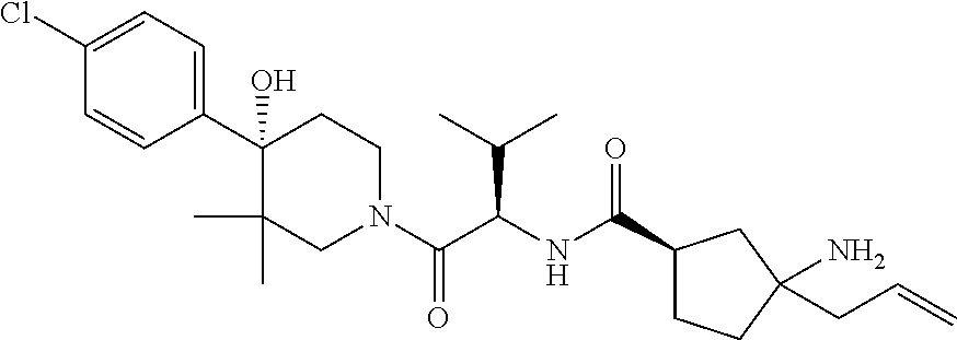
C1=C(Cl)C=CC(C2(O)C(C)(C)CN(C(C(NC(C3CCC(CC=C)(N)C3)=O)C(C)C)=O)CC2)=C1
